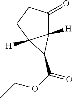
O=C1C2([H])C([H])(CC1)C2C(OCC)=O
